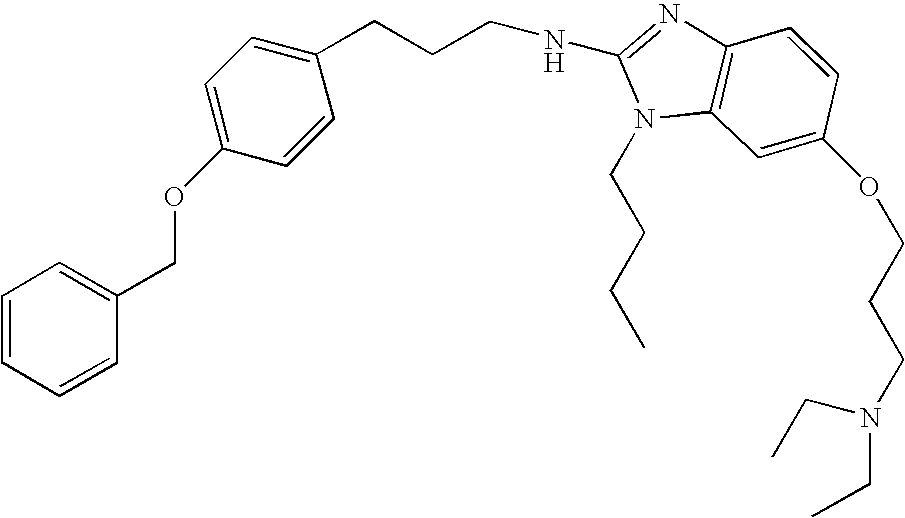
C1=CC=CC(COC2=CC=C(CCCNC3=NC4=C(N3CCCC)C=C(OCCCN(CC)CC)C=C4)C=C2)=C1
